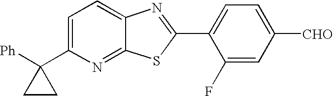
C1(C2=CC=C3C(=N2)SC(C2=CC=C([CHO])C=C2F)=N3)([Ph])CC1
